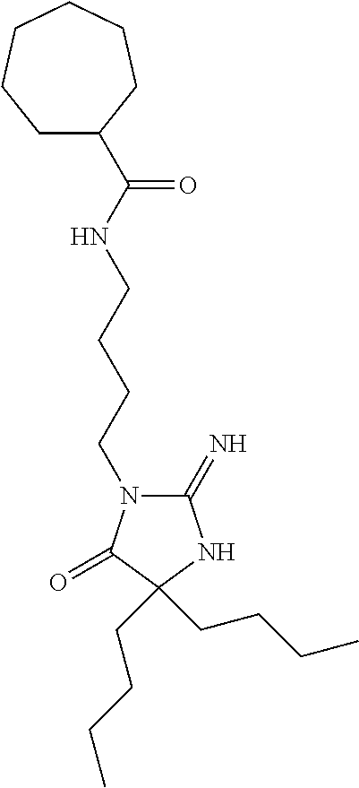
C1(=N)NC(CCCC)(CCCC)C(=O)N1CCCCNC(=O)C1CCCCCC1
